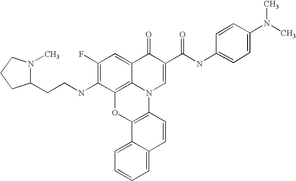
C1(F)=C(NCCC2N(C)CCC2)C2=C3C(=C1)C(=O)C(C(NC1=CC=C(N(C)C)C=C1)=O)=CN3C1=C(O2)C2=CC=CC=C2C=C1
